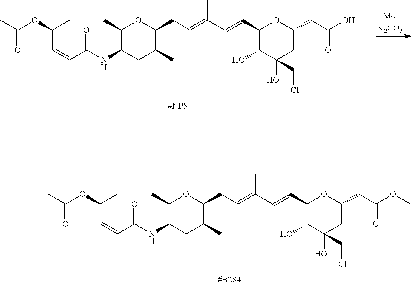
C1(C)C(NC(C=CC(C)OC(C)=O)=O)CC(C)C(CC=C(C=CC2C(O)C(O)(CCl)CC(CC(O)=O)O2)C)O1.C1(C)C(NC(C=CC(C)OC(C)=O)=O)CC(C)C(CC=C(C=CC2C(O)C(O)(CCl)CC(CC(OC)=O)O2)C)O1
